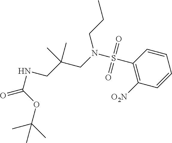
C1(S(N(CC(CNC(=O)OC(C)(C)C)(C)C)CCC)(=O)=O)=C([O2N])C=CC=C1
